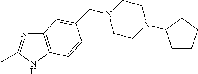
C12=C(NC(C)=N1)C=CC(CN1CCN(C3CCCC3)CC1)=C2
